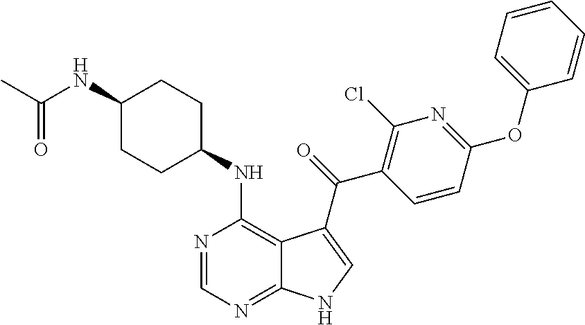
C1(NC(C)=O)CCC(NC2=C3C(=NC=N2)NC=C3C(=O)C2=C(Cl)N=C(OC3=CC=CC=C3)C=C2)CC1
